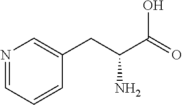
C1=NC=C(CC(C(O)=O)N)C=C1
